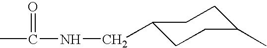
C1(CNC(C)=O)CCC(C)CC1
